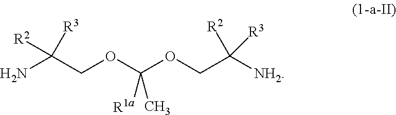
NC(COC(OCC([NH2])([R2])[R3])(C)[R1a])([R3])[R2]
